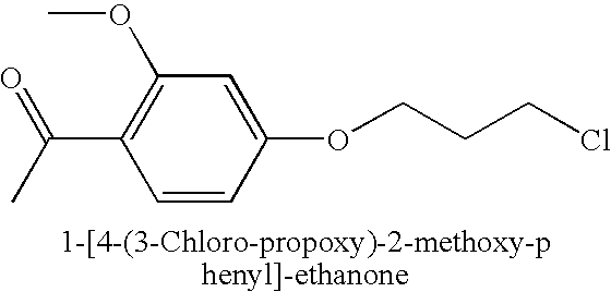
ClCCCOC1=CC(OC)=C(C(=O)C)C=C1
